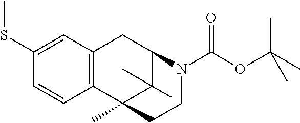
C1=C(SC)C=CC2=C1CC1C(C)(C)C2(C)CCN1C(OC(C)(C)C)=O
